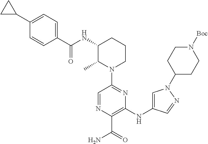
N(C1C(C)N(C2=NC(NC3=CN(C4CCN([Boc])CC4)N=C3)=C(C(N)=O)N=C2)CCC1)C(=O)C1=CC=C(C2CC2)C=C1
